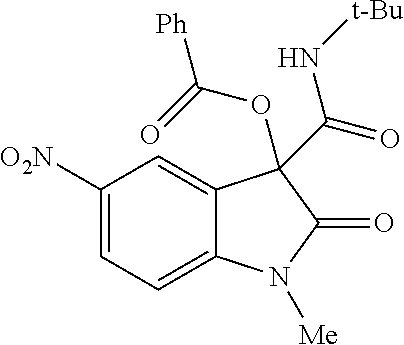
C1([O2N])=CC=C2C(=C1)C(C(=O)N[t-Bu])(OC([Ph])=O)C(=O)N2[Me]
